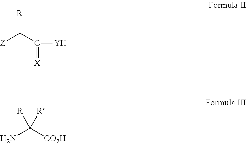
[Z]C(C([Y])=[X])[R].NC([R])([CO2H])[R]
